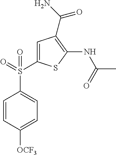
C1=CC([OCF3])=CC=C1S(C1=CC(C(N)=O)=C(NC(C)=O)S1)(=O)=O
